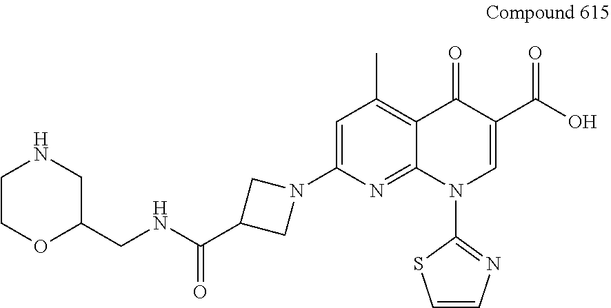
C1=C(N2CC(C(NCC3CNCCO3)=O)C2)N=C2C(=C1C)C(=O)C(C(O)=O)=CN2C1=NC=CS1
